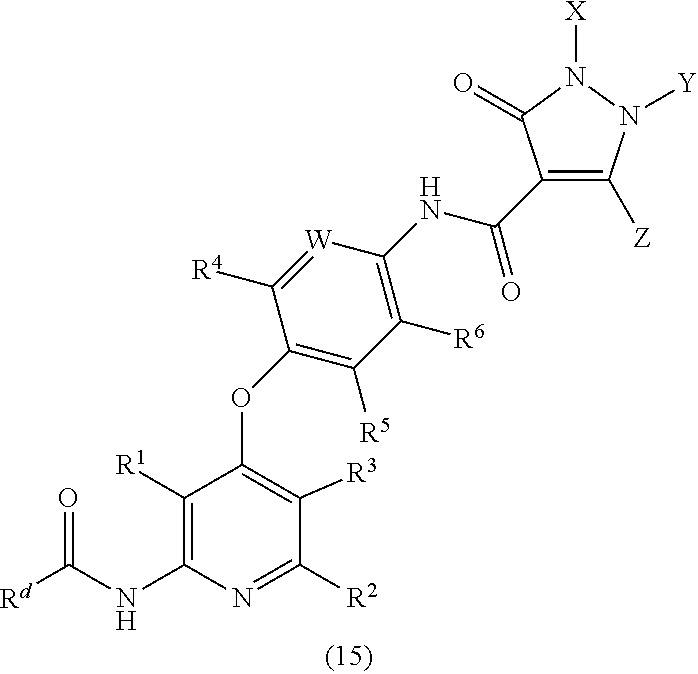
C1([R1])=C(NC([Rd])=O)N=C([R2])C([R3])=C1OC1=C([R5])C([R6])=C(NC(=O)C2=C([Z])N([Y])N([X])C2=O)[W]=C1[R4]
